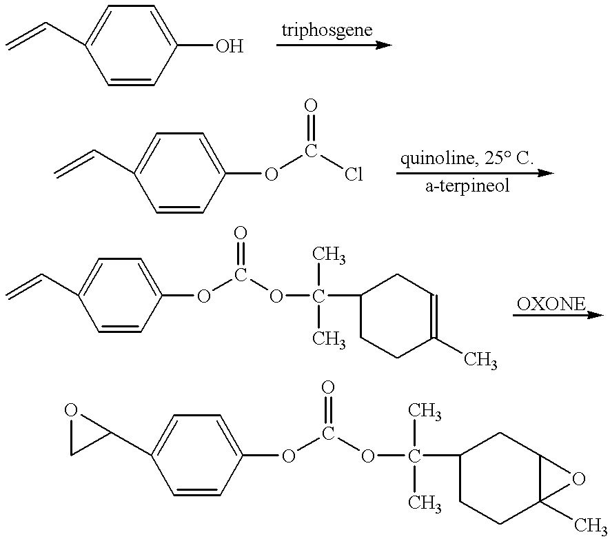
C1=CC(O)=CC=C1C=C.C1=CC(OC(Cl)=O)=CC=C1C=C.C1=CC(OC(OC(C2CCC(C)=CC2)(C)C)=O)=CC=C1C=C.C1=CC(OC(OC(C2CCC3(C)C(C2)O3)(C)C)=O)=CC=C1C1CO1
